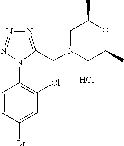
N1=C(CN2CC(C)OC(C)C2)N(C2=C(Cl)C=C(Br)C=C2)N=N1.Cl
